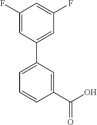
C1(C(O)=O)=CC(C2=CC(F)=CC(F)=C2)=CC=C1
